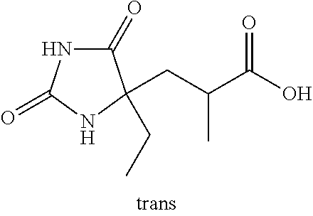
C(C(C(O)=O)C)C1(CC)C(=O)NC(=O)N1
